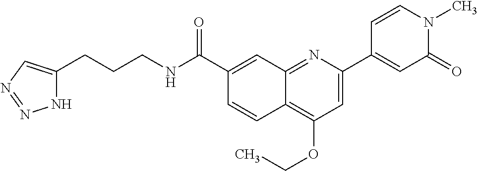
C1(C(NCCCC2=CN=NN2)=O)=CC2=NC(C3=CC(=O)N(C)C=C3)=CC(OCC)=C2C=C1
